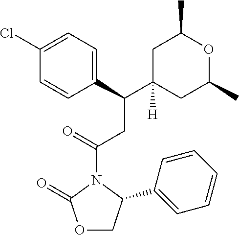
C(C1([H])CC(C)OC(C)C1)(CC(N1C(=O)OCC1C1=CC=CC=C1)=O)C1=CC=C(Cl)C=C1
